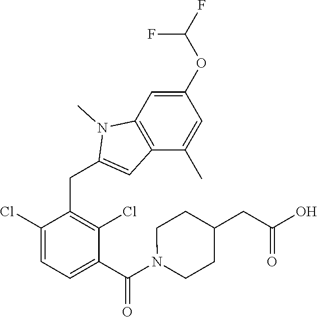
C1(Cl)=CC=C(C(N2CCC(CC(O)=O)CC2)=O)C(Cl)=C1CC1=CC2=C(N1C)C=C(OC(F)F)C=C2C
